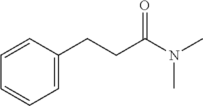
C1=C(CCC(N(C)C)=O)C=CC=C1
